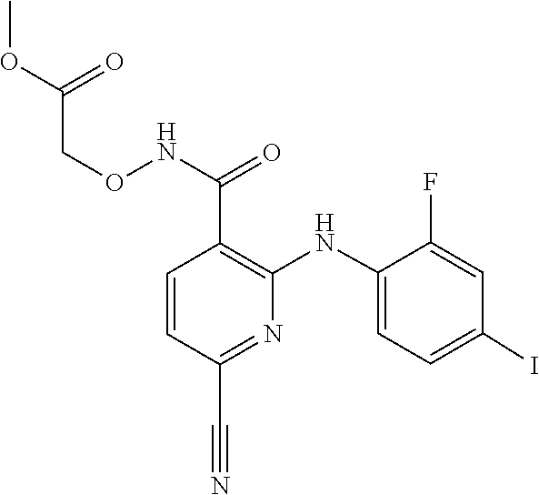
C1=C(NC2=C(C(NOCC(OC)=O)=O)C=CC(C#N)=N2)C(F)=CC(I)=C1
